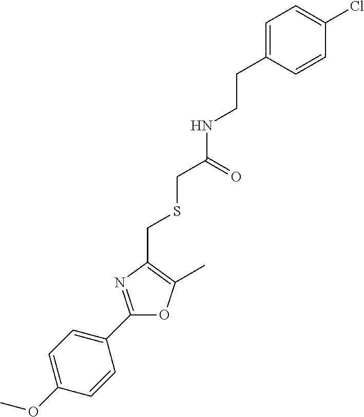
COC1=CC=C(C2=NC(CSCC(NCCC3=CC=C(Cl)C=C3)=O)=C(C)O2)C=C1
